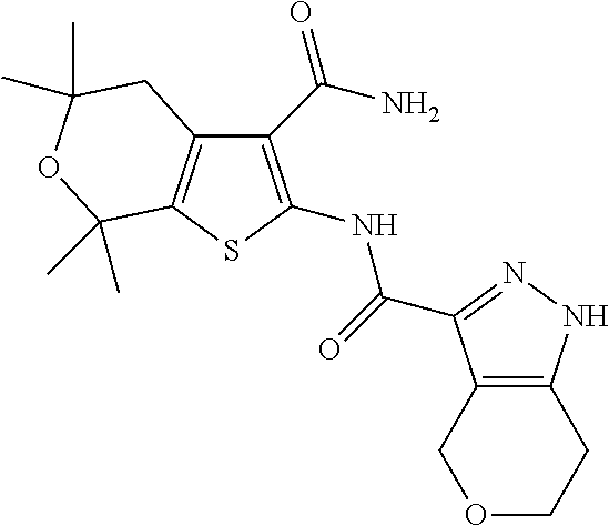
C1(C(N)=O)=C(NC(=O)C2=NNC3=C2COCC3)SC2=C1CC(C)(C)OC2(C)C
